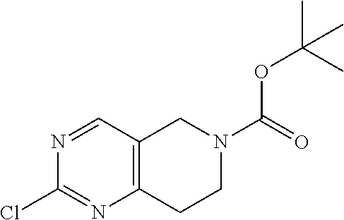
C1(Cl)=NC2=C(C=N1)CN(C(=O)OC(C)(C)C)CC2
